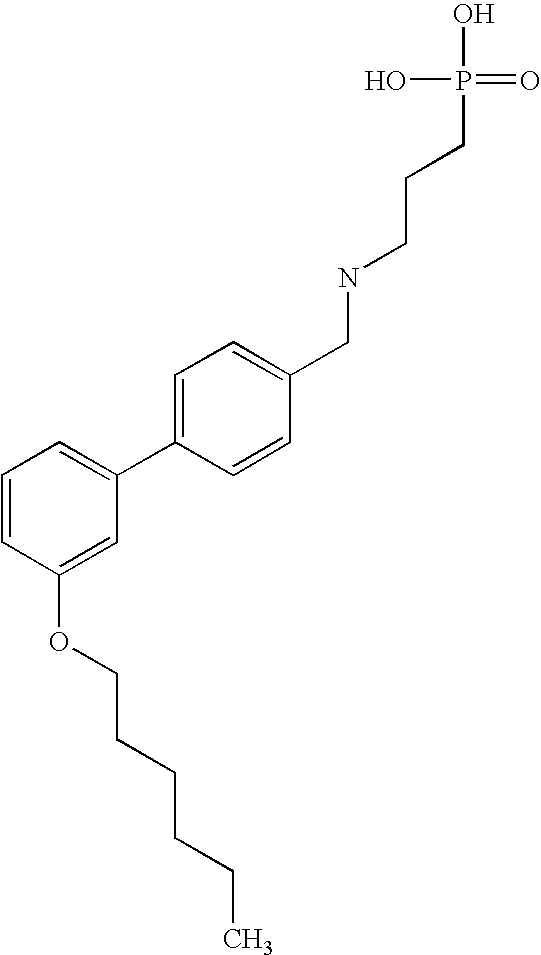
C1=CC(CNCCCP(O)(O)=O)=CC=C1C1=CC=CC(OCCCCCC)=C1
